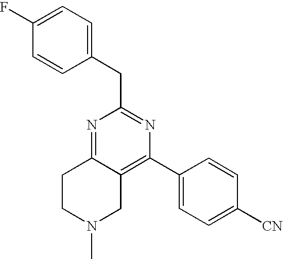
C1=C(F)C=CC(CC2=NC(C3=CC=C([CN])C=C3)=C3C(=N2)CCN(C)C3)=C1
